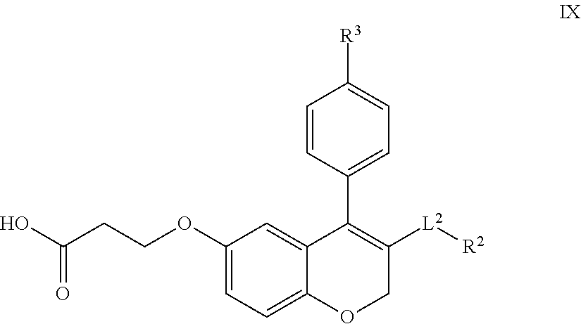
C1(OCCC(O)=O)=CC=C2C(=C1)C(C1=CC=C([R3])C=C1)=C([L2][R2])CO2
